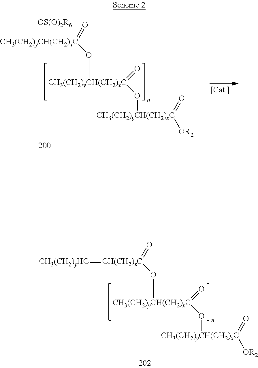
[CH(CH2)xC](=O)(O[CH3(CH2)yCH(CH2)xC](=O)O[CH3(CH2)yCH(CH2)xC](=O)[OR2])=[CH3(CH2)yHC].[CH3(CH2)yCH(CH2)xC]([OS(O)2R6])(=O)O[CH3(CH2)yCH(CH2)xC](=O)O[CH3(CH2)yCH(CH2)xC](=O)[OR2]
